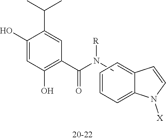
C1(O)=CC(O)=C(C(N(C)[R])=O)C=C1C(C)C.C1=CC=C2C(=C1)C=CN2[X]
